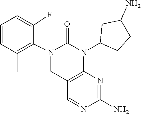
N1=CC2=C(N=C1N)N(C1CCC(N)C1)C(=O)N(C1=C(C)C=CC=C1F)C2
